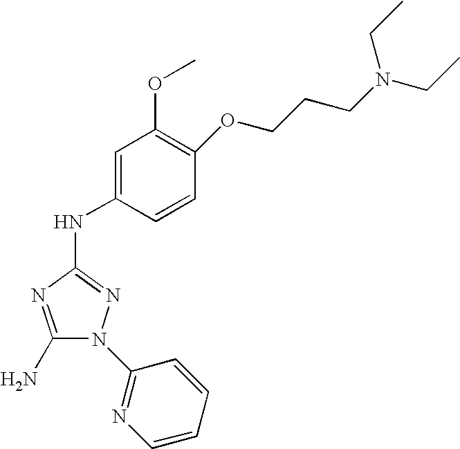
C1(N)=NC(NC2=CC(OC)=C(OCCCN(CC)CC)C=C2)=NN1C1=NC=CC=C1
